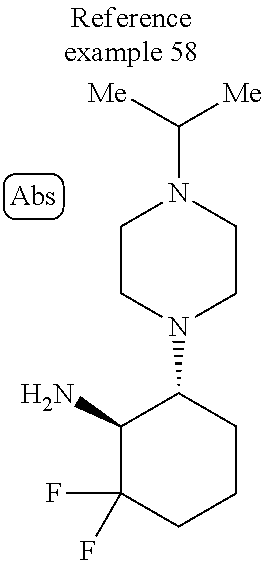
NC1C(F)(F)CCCC1N1CCN(C([Me])[Me])CC1
